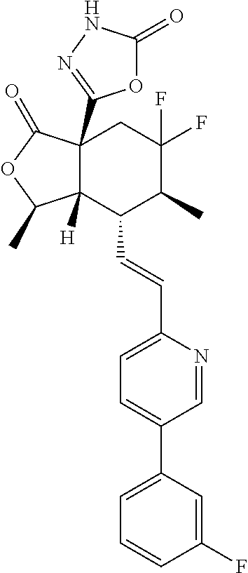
C12(C3=NNC(=O)O3)C([H])(C(C=CC3=CC=C(C4=CC=CC(F)=C4)C=N3)C(C)C(F)(F)C1)C(C)OC2=O
